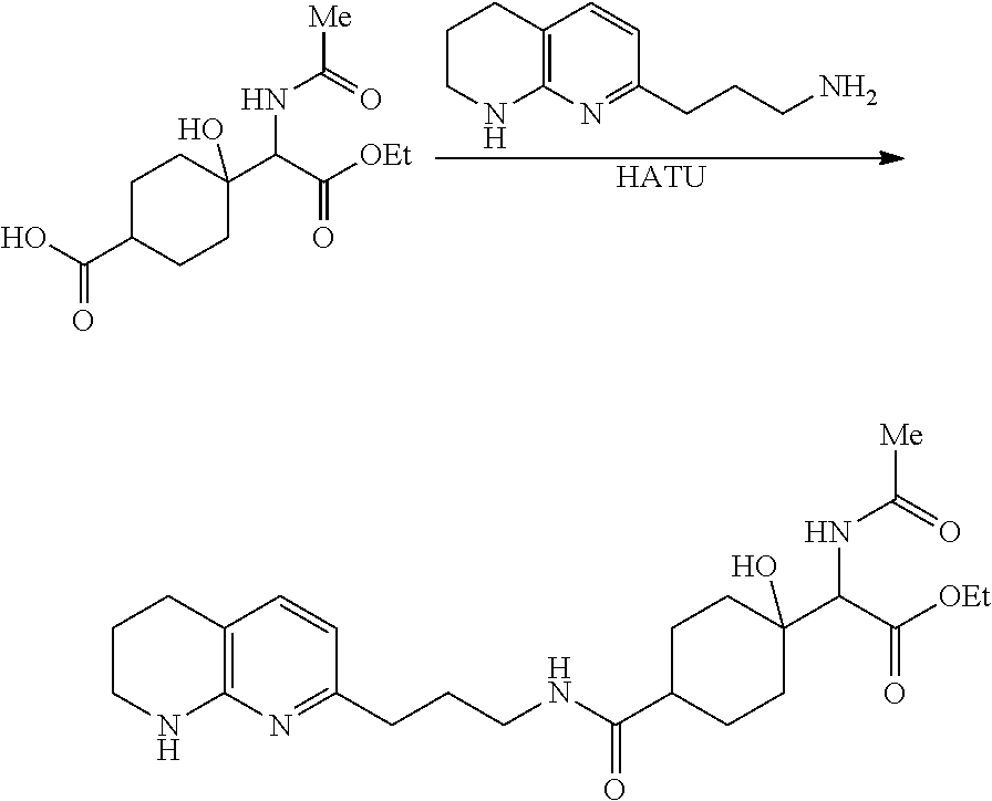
C1CNC2=C(C1)C=CC(CCCN)=N2.[HATU].C1C(C(O)=O)CCC(C(C([OEt])=O)NC([Me])=O)(O)C1.C1C(C(=O)NCCCC2=NC3=C(CCCN3)C=C2)CCC(C(C([OEt])=O)NC([Me])=O)(O)C1
